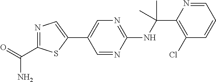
N(C(C1=C(Cl)C=CC=N1)(C)C)C1=NC=C(C2=CN=C(C(=O)N)S2)C=N1
